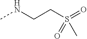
CNCCS(=O)(=O)C
